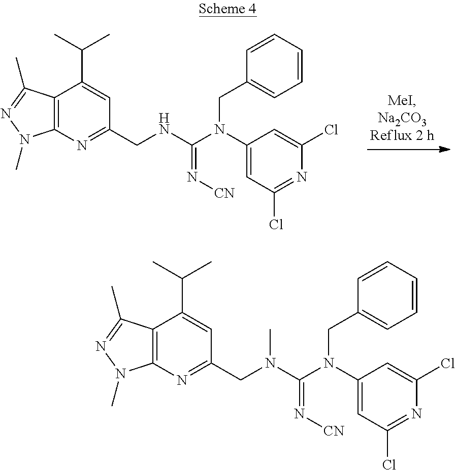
C12=C(N=C(CNC(N(C3=CC(Cl)=NC(Cl)=C3)CC3=CC=CC=C3)=N[CN])C=C1C(C)C)N(C)N=C2C.C12=C(N=C(CN(C(N(C3=CC(Cl)=NC(Cl)=C3)CC3=CC=CC=C3)=N[CN])C)C=C1C(C)C)N(C)N=C2C
